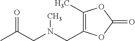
C(CN(CC1=C(C)OC(=O)O1)C)(C)=O
